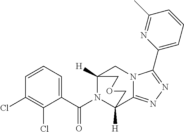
C1=CC=C(C(N2C3([H])CN4C(=NN=C4C4=CC=CC(C)=N4)C2([H])COC3)=O)C(Cl)=C1Cl
